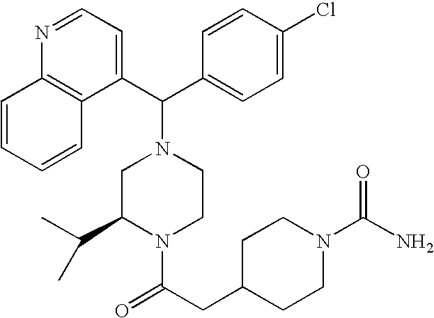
C1(C(N2CC(C(C)C)N(C(CC3CCN(C(N)=O)CC3)=O)CC2)C2=CC=C(Cl)C=C2)=CC=NC2=C1C=CC=C2
